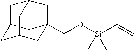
C12CC3CC(CO[Si](C=C)(C)C)(C1)CC(C2)C3
